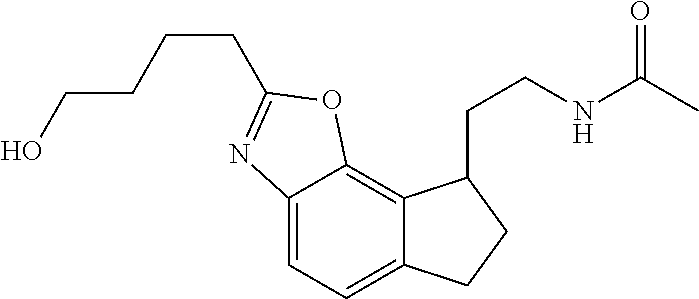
C12=CC=C3C(=C1OC(CCCCO)=N2)C(CCNC(C)=O)CC3
